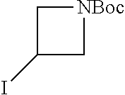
[NBoc]1CC(I)C1
